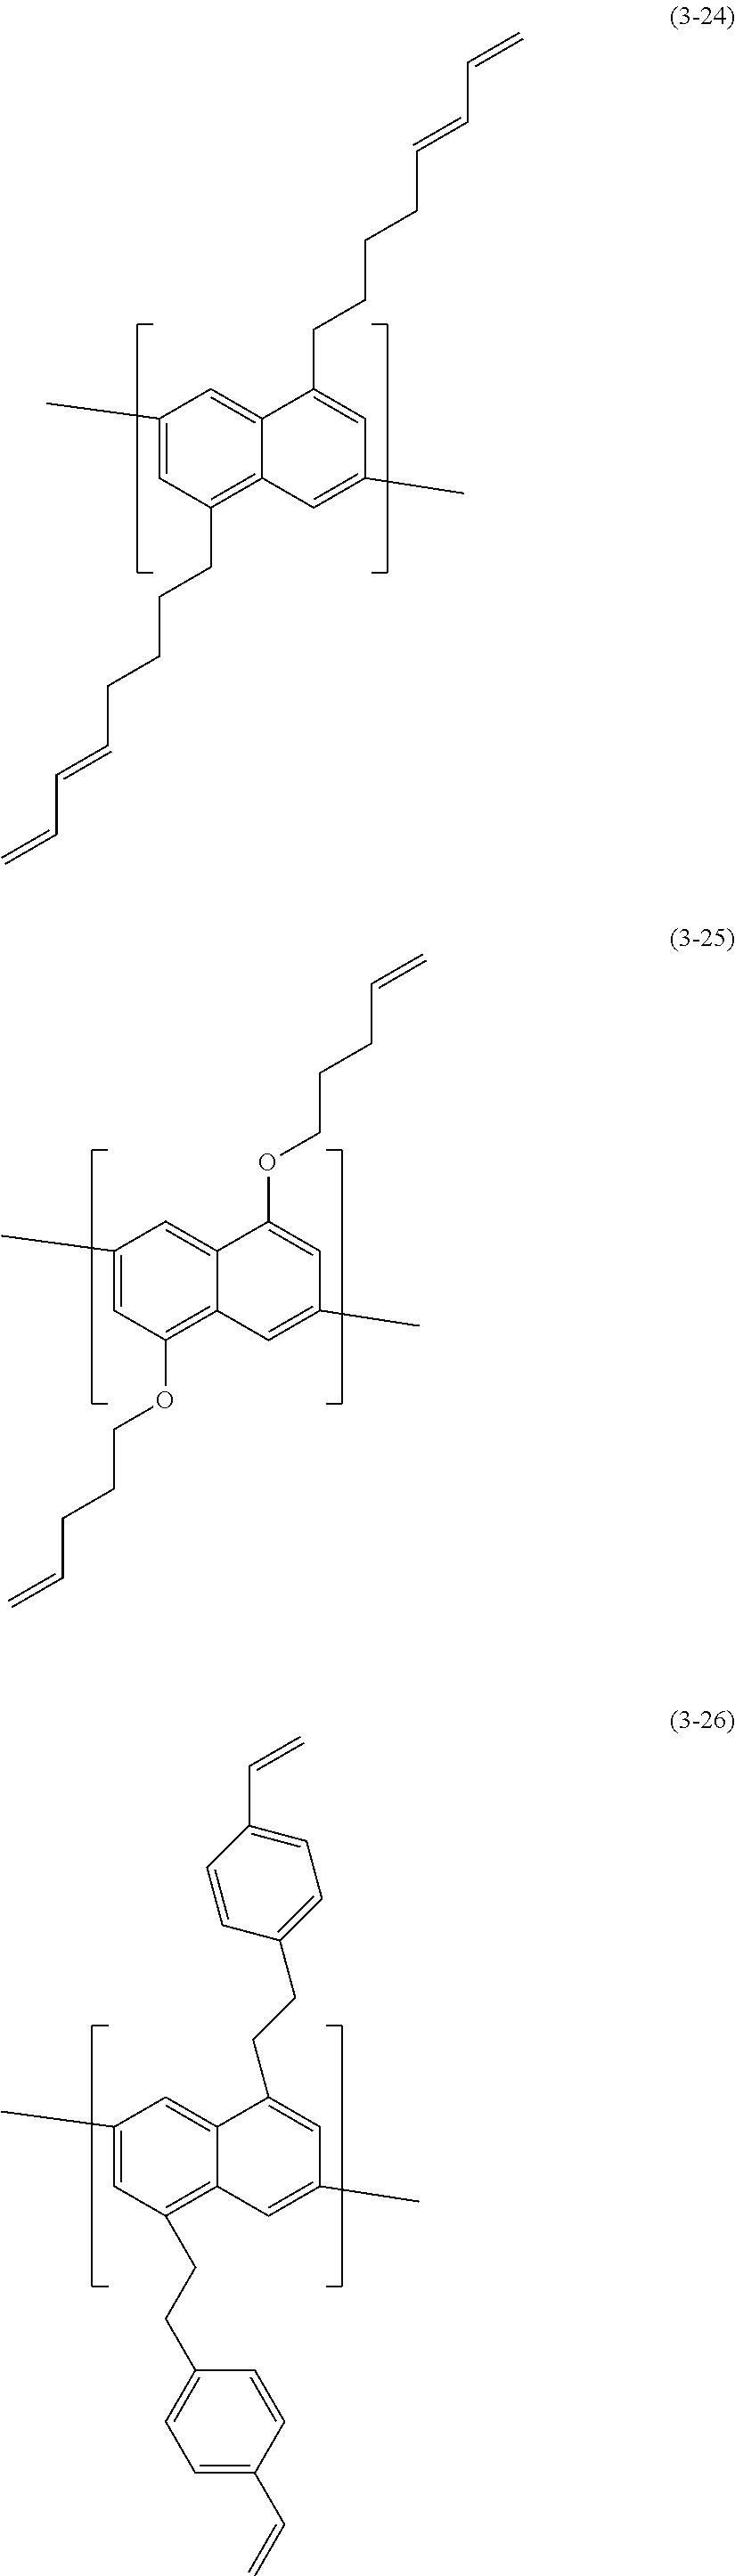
C1(C)=CC(CCCCC=CC=C)=C2C(=C1)C(CCCCC=CC=C)=CC(C)=C2.C1(C)=CC(OCCCC=C)=C2C(=C1)C(OCCCC=C)=CC(C)=C2.C1(C)=CC(CCC2=CC=C(C=C)C=C2)=C2C(=C1)C(CCC1=CC=C(C=C)C=C1)=CC(C)=C2
